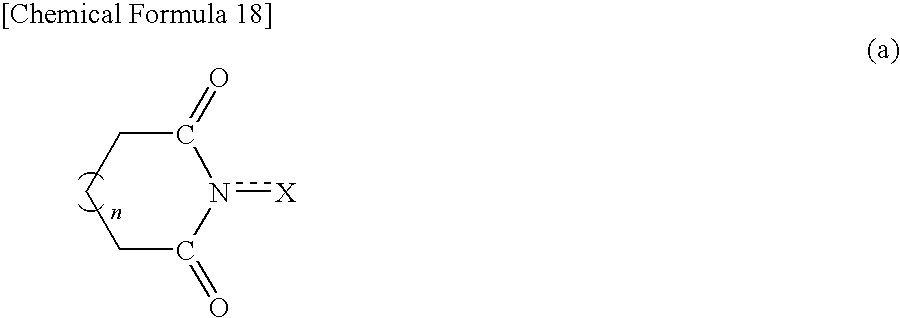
C1C(=O)n([X])C(=O)CC1
